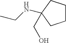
C1CCC(NCC)(CO)C1
